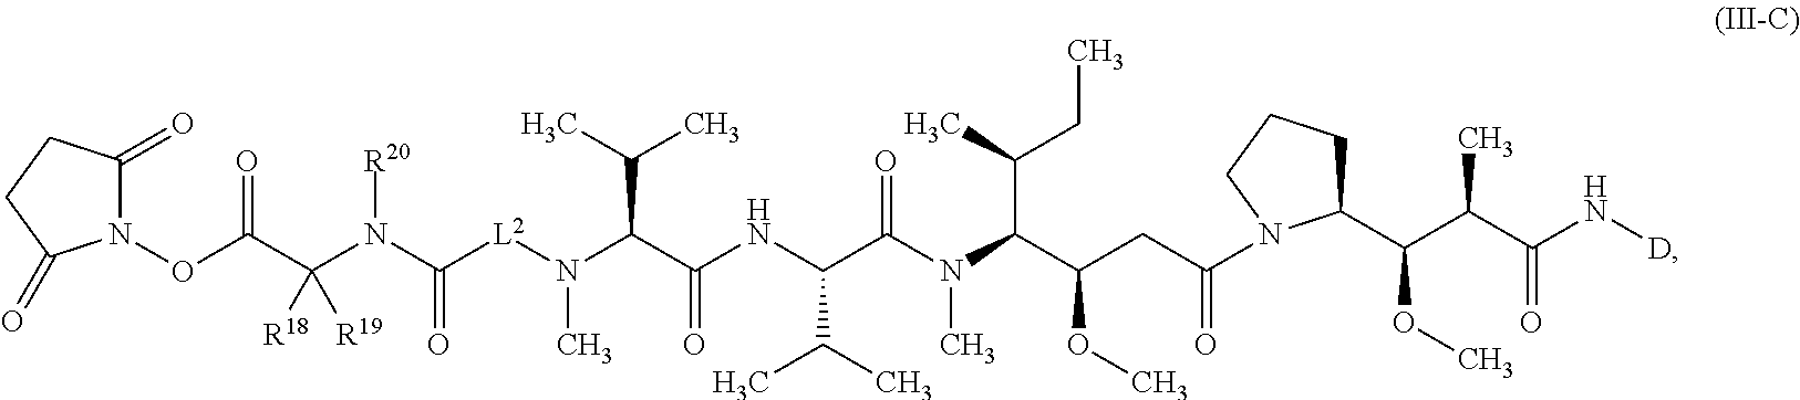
O(C(C(N(C([L2]N(C(C(NC(C(N(C(C(CC(N1C(C(C(C(N[D])=O)C)OC)CCC1)=O)OC)C(C)CC)C)=O)C(C)C)=O)C(C)C)C)=O)[R20])([R18])[R19])=O)N1C(=O)CCC1=O
